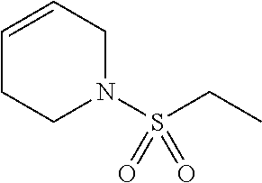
C1=CCN(S(CC)(=O)=O)CC1
